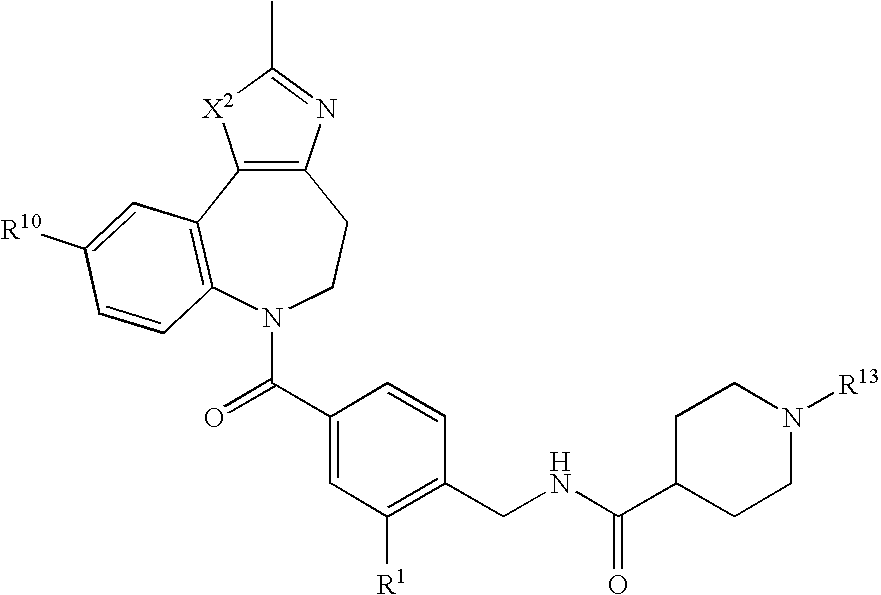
C12=C(C3=C(N(C(=O)C4=CC([R1])=C(CNC(C5CCN([R13])CC5)=O)C=C4)CC1)C=CC([R10])=C3)[X2]C(C)=N2
